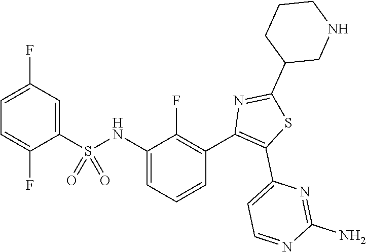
C1=C(F)C(S(NC2=CC=CC(C3=C(C4=CC=NC(N)=N4)SC(C4CNCCC4)=N3)=C2F)(=O)=O)=CC(F)=C1
